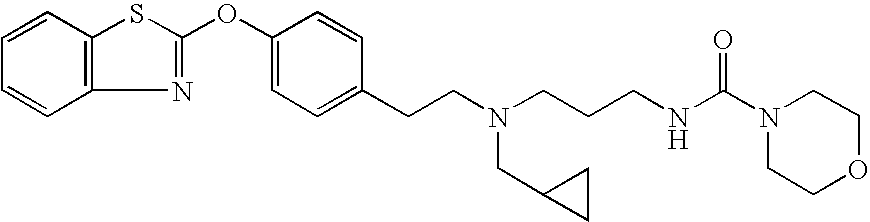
C12=C(C=CC=C1)SC(OC1=CC=C(CCN(CCCNC(=O)N3CCOCC3)CC3CC3)C=C1)=N2
